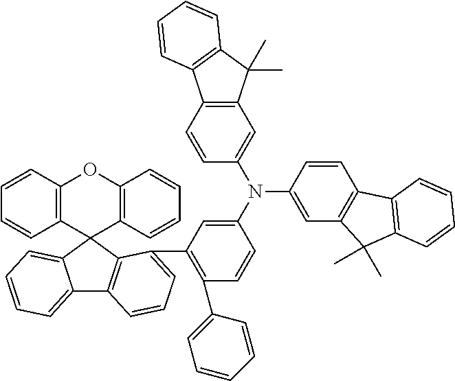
C1=CC2=C(C=C1)C1(C3=C(O2)C=CC=C3)C2=CC=CC=C2C2=C1C(C1=C(C3=CC=CC=C3)C=CC(N(C3=CC4=C(C=C3)C3=C(C4(C)C)C=CC=C3)C3=CC4=C(C=C3)C3=C(C4(C)C)C=CC=C3)=C1)=CC=C2
